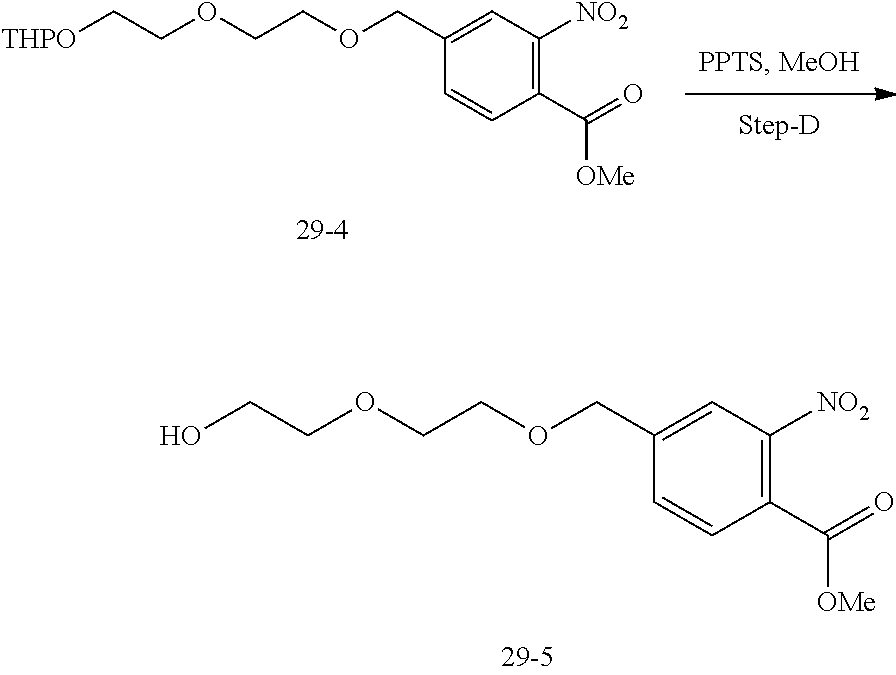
C1(COCCOCCO)=CC([NO2])=C(C([OMe])=O)C=C1.C1(COCCOCC[THPO])=CC([NO2])=C(C([OMe])=O)C=C1
